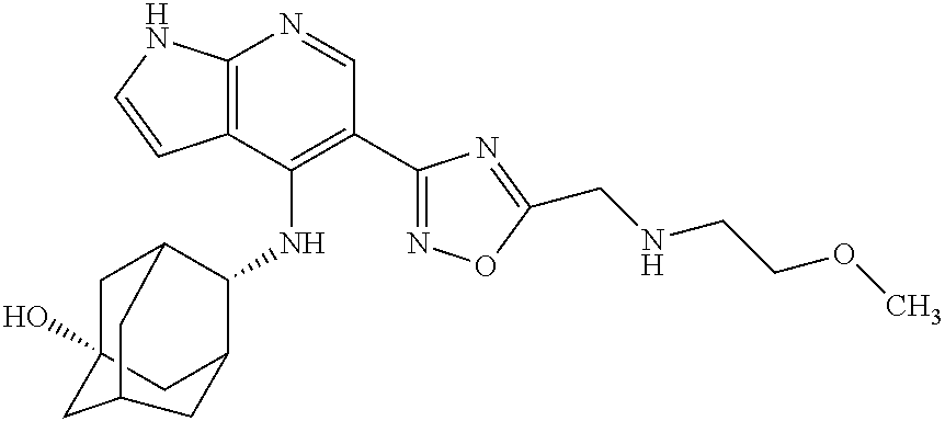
C12=C(C(NC3C4CC5(O)CC3CC(C5)C4)=C(C3=NOC(CNCCOC)=N3)C=N1)C=CN2
